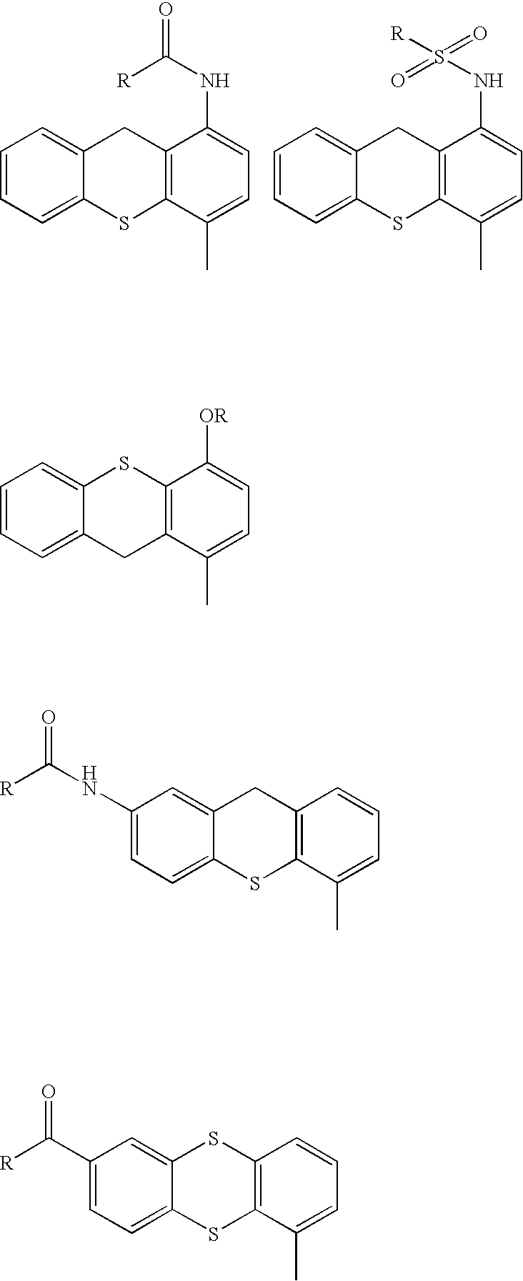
C1=CC=C2C(=C1)CC1=C(S2)C(C)=CC=C1NC([R])=O.C1=CC=C2C(=C1)CC1=C(S2)C(C)=CC=C1NS(=O)([R])=O.C1=CC=C2C(=C1)SC1=C(C2)C(C)=CC=C1[OR].C1(NC([R])=O)=CC=C2C(=C1)CC1=C(S2)C(C)=CC=C1.C1=C(C([R])=O)C=C2C(=C1)SC1=C(C=CC=C1C)S2
